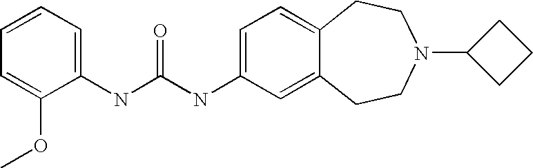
C1=CC=C(NC(NC2=CC=C3C(=C2)CCN(C2CCC2)CC3)=O)C(OC)=C1
